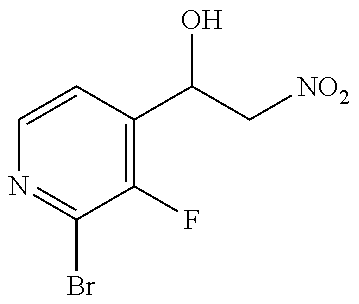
C1=CC(C(C[NO2])O)=C(F)C(Br)=N1
